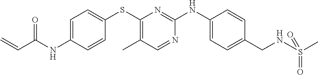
C1=C(NC(C=C)=O)C=CC(SC2=C(C)C=NC(NC3=CC=C(CNS(C)(=O)=O)C=C3)=N2)=C1
